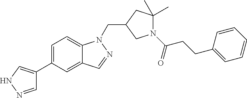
N1N=CC(C2=CC=C3C(=C2)C=NN3CC2CN(C(=O)CCC3=CC=CC=C3)C(C)(C)C2)=C1
